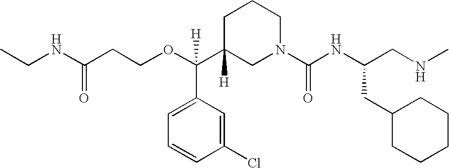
O(C(C1([H])CN(C(NC(CNC)CC2CCCCC2)=O)CCC1)(C1=CC=CC(Cl)=C1)[H])CCC(NCC)=O
